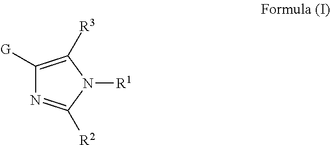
C1([G])=C([R3])N([R1])C([R2])=N1
